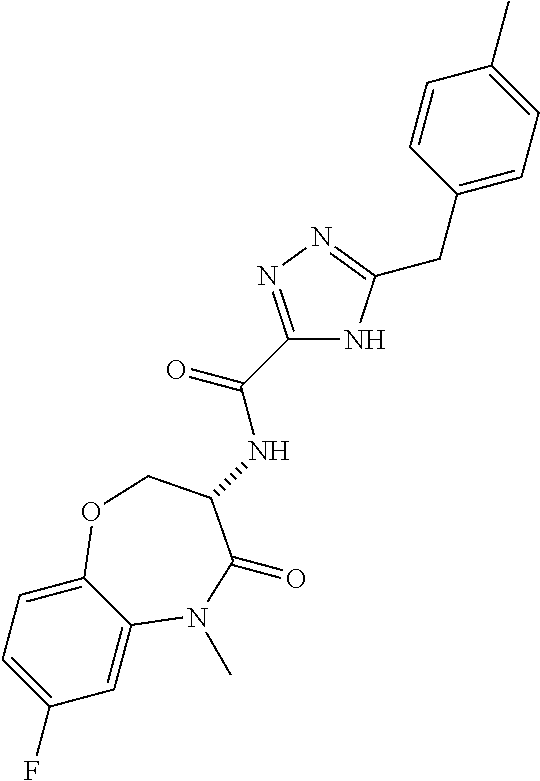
C1=C2C(=CC=C1F)OCC(NC(C1=NN=C(CC3=CC=C(C)C=C3)N1)=O)C(=O)N2C
